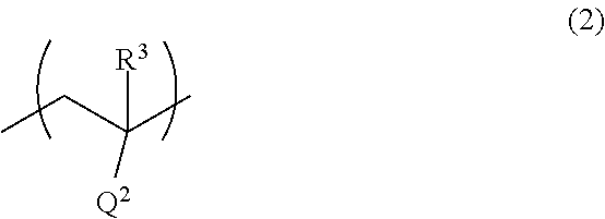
[R3]C([Q2])(C)CC
